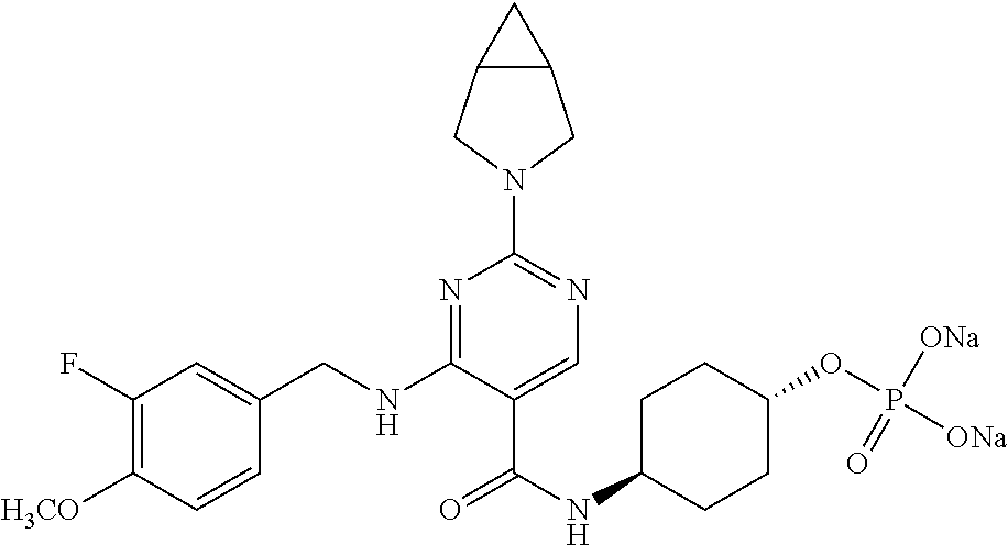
C1(F)=C([H3CO])C=CC(CNC2=NC(N3CC4C(C3)C4)=NC=C2C(NC2CCC(OP([ONa])([ONa])=O)CC2)=O)=C1
